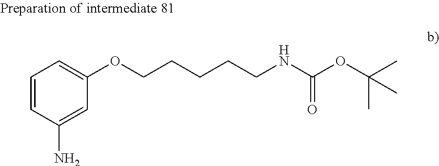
C1=CC(N)=CC(OCCCCCNC(OC(C)(C)C)=O)=C1
